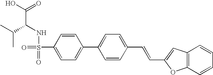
OC(=O)C(C(C)C)NS(C1=CC=C(C2=CC=C(C=CC3=CC4=C(C=CC=C4)O3)C=C2)C=C1)(=O)=O
